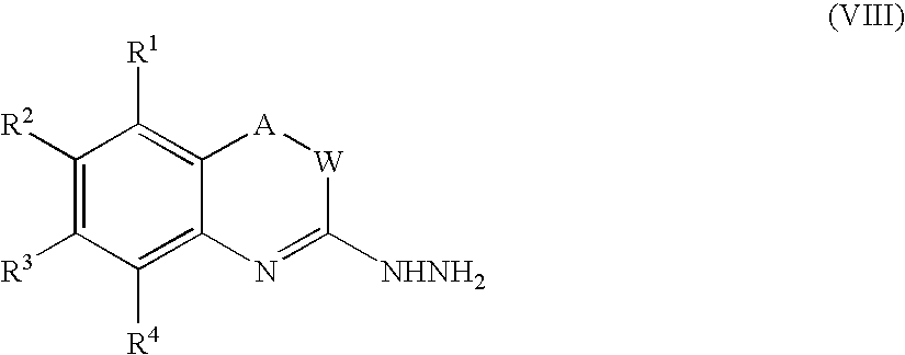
C1([R2])=C([R3])C([R4])=C2C(=C1[R1])[A][W]C([NHNH2])=N2
